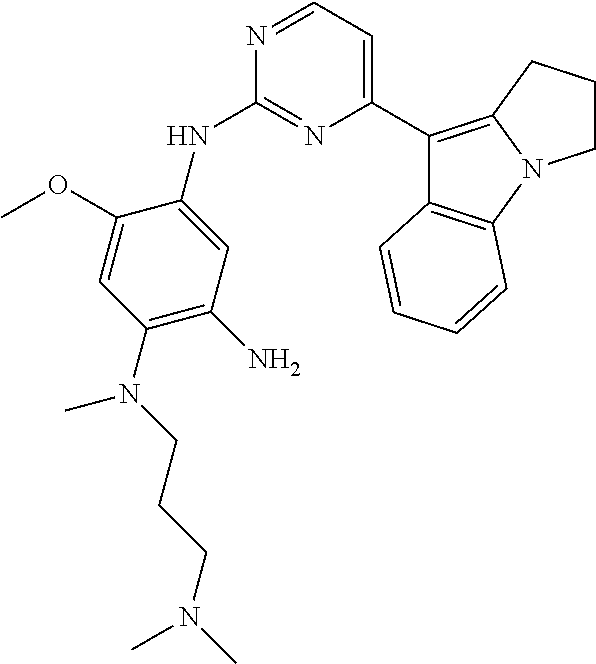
N1=CC=C(C2=C3N(C4=C2C=CC=C4)CCC3)N=C1NC1=CC(N)=C(N(CCCN(C)C)C)C=C1OC
